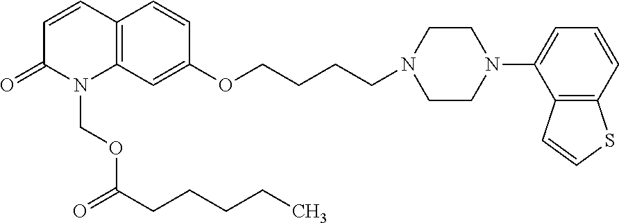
N1(CCCCOC2=CC3=C(C=C2)C=CC(=O)N3COC(=O)CCCCC)CCN(C2=CC=CC3=C2C=CS3)CC1
